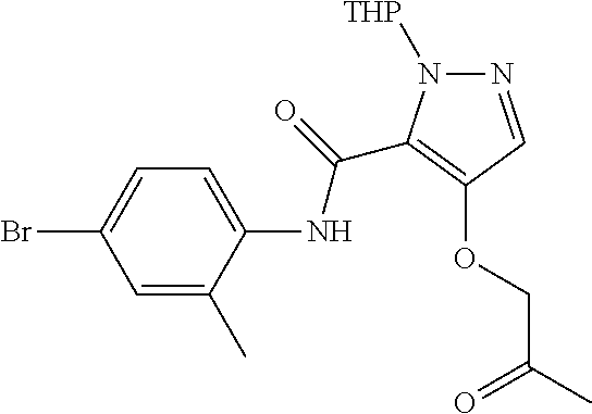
N1=CC(OCC(C)=O)=C(C(=O)NC2=CC=C(Br)C=C2C)N1[THP]
